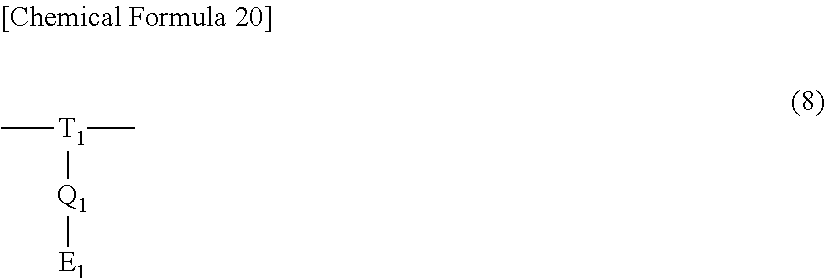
C[T1](C)[Q1][E1]
